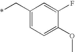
C1(C*)=CC=C(OC)C(F)=C1
